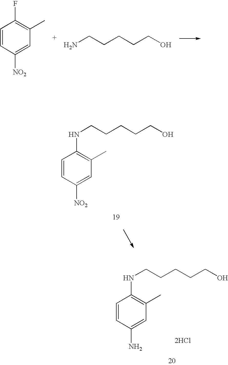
C1=CC([NO2])=CC(C)=C1F.NCCCCCO.N(CCCCCO)C1=C(C)C=C([NO2])C=C1.N(CCCCCO)C1=C(C)C=C(N)C=C1.[2HCl]
